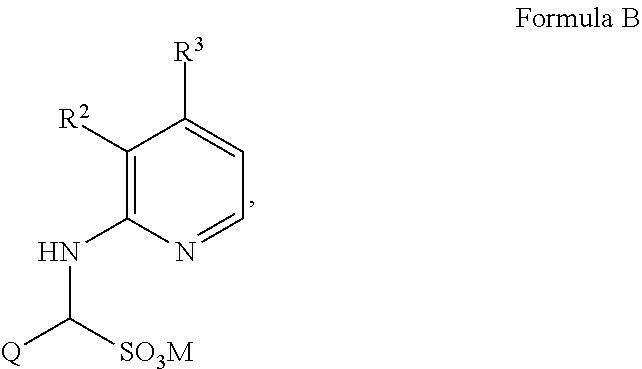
C1([R2])=C(NC([Q])[SO3M])N=CC=C1[R3]
